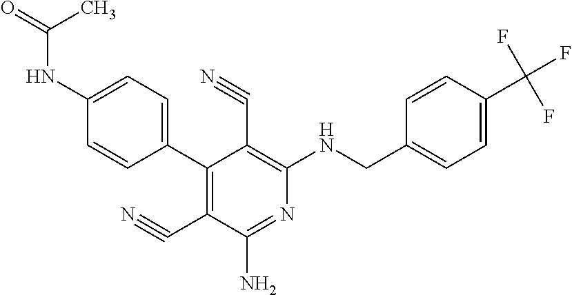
C1(C2=C(C#N)C(N)=NC(NCC3=CC=C(C(F)(F)F)C=C3)=C2C#N)=CC=C(NC(=O)C)C=C1
